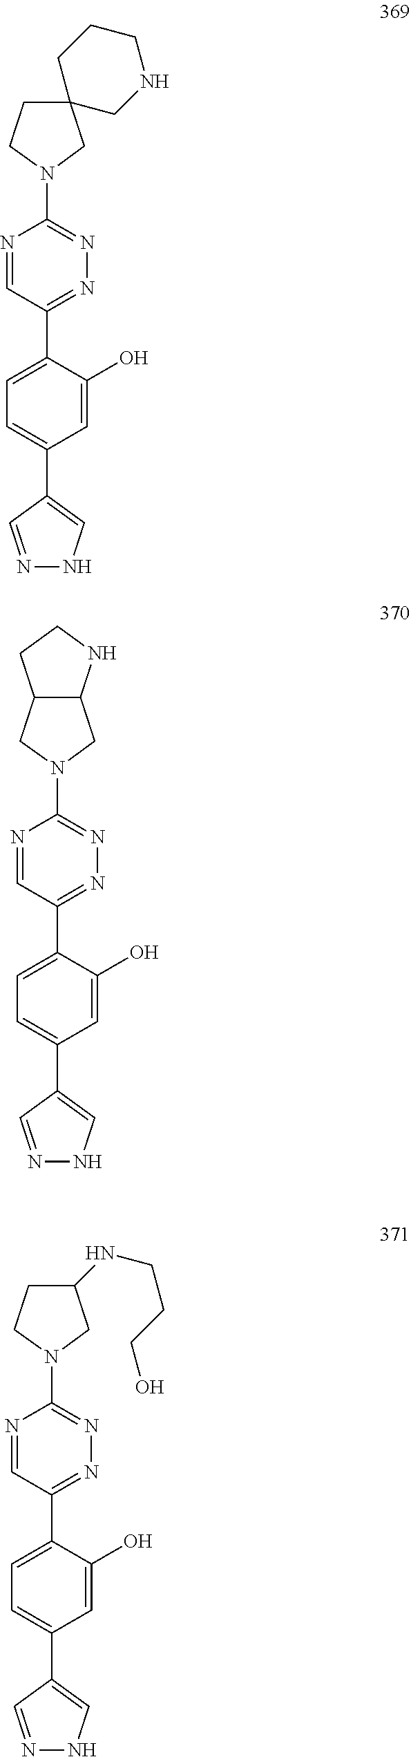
N1=C(C2=CC=C(C3=CNN=C3)C=C2O)C=NC(N2CC3(CC2)CNCCC3)=N1.N1=C(C2=CC=C(C3=CNN=C3)C=C2O)C=NC(N2CC3C(C2)CCN3)=N1.N1=C(C2=CC=C(C3=CNN=C3)C=C2O)C=NC(N2CC(NCCCO)CC2)=N1
